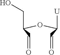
C(C(OC(C=O)CO)[U])=O
